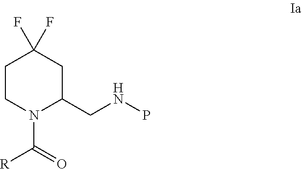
C1CN(C(=O)[R])C(CNP)CC1(F)F
